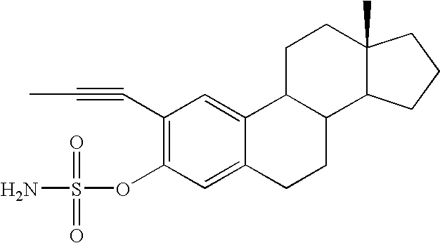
C1(C#CC)=C(OS(=O)(=O)N)C=C2C(=C1)C1C(CC2)C2C(C)(CC1)CCC2
